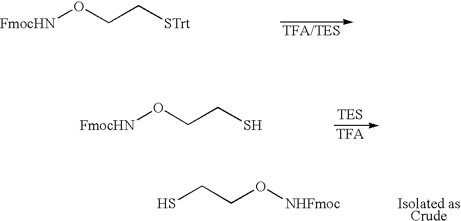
[FmocHN]OCC[STrt].[FmocHN]OCCS.SCCO[NHFmoc].[Isolated asCrude]
